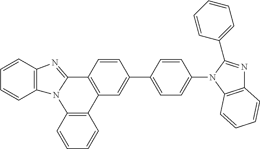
C1=CC2=C(C=C1)N1C(=NC3=C1C=CC=C3)C1=C2C=C(C2=CC=C(N3C4=C(N=C3C3=CC=CC=C3)C=CC=C4)C=C2)C=C1
